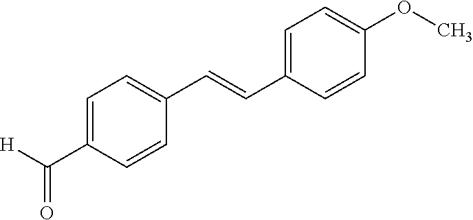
C1=C(C([H])=O)C=CC(C=CC2=CC=C(OC)C=C2)=C1
